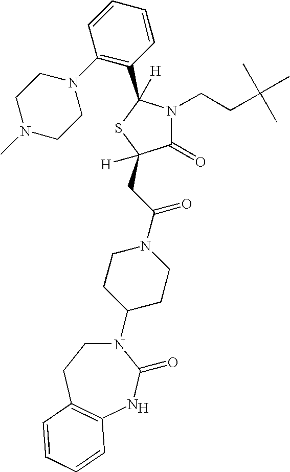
[H].N1(C2CCN(C(CC3([H])C(=O)N(CCC(C)(C)C)C(C4=C(N5CCN(C)CC5)C=CC=C4)([H])S3)=O)CC2)CCC2=C(NC1=O)C=CC=C2
